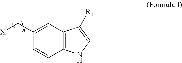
C1(C[X])=CC2=C(C=C1)NC=C2[R1]
